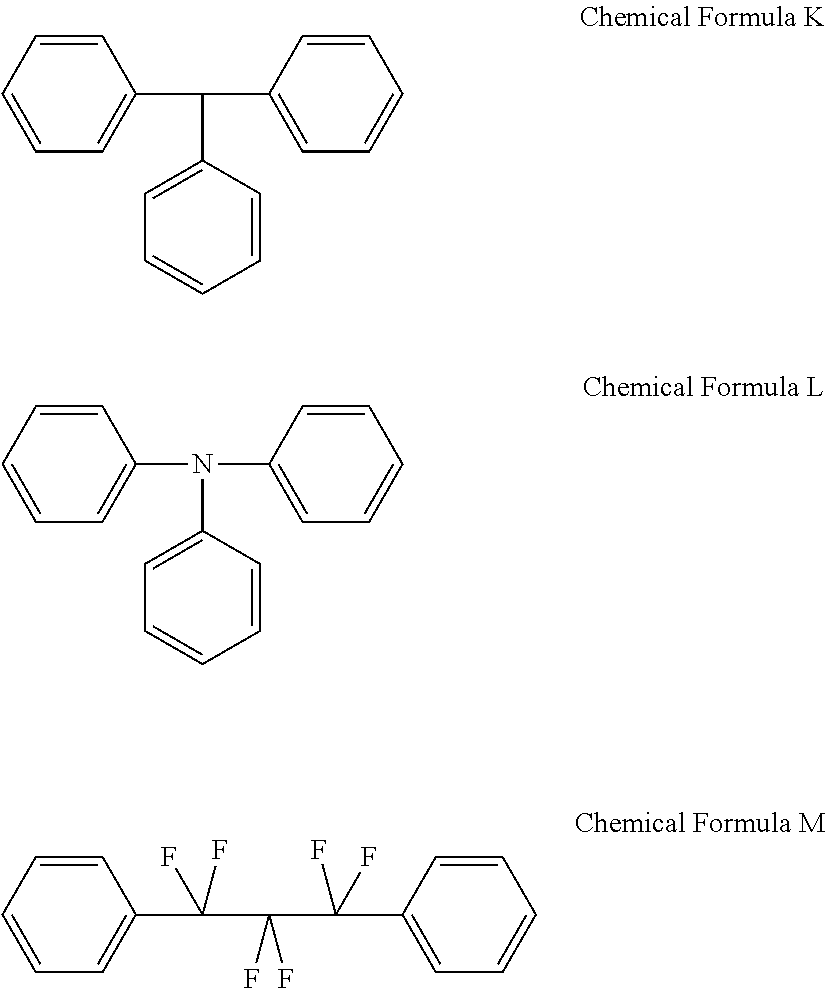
C1=CC=CC=C1C(C1=CC=CC=C1)C1=CC=CC=C1.C1=CC=CC=C1N(C1=CC=CC=C1)C1=CC=CC=C1.C1=CC=CC=C1C(F)(F)C(F)(F)C(F)(F)C1=CC=CC=C1
